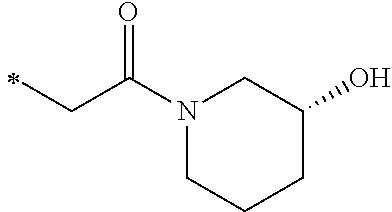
C(C(N1CCCC(O)C1)=O)C
